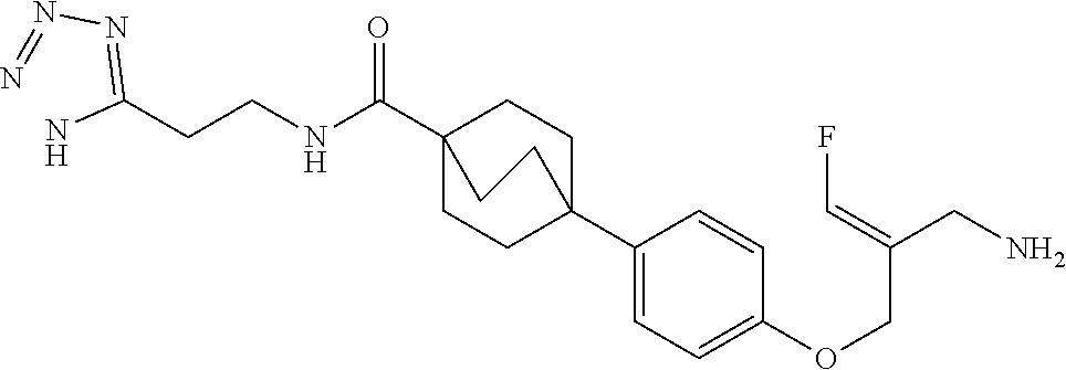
C1(C23CCC(C(NCCC(=NN=N)N)=O)(CC2)CC3)=CC=C(OCC(CN)=CF)C=C1
